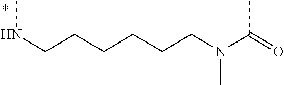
CNCCCCCCN(C(=O)C)C
